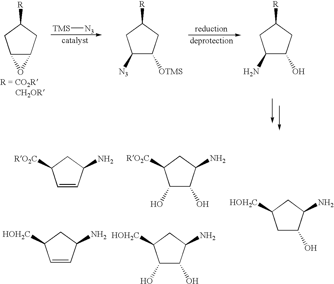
C12C(CC([R])C1)O2.[TMS][N3].C1([N3])C([OTMS])CC([R])C1.C1(N)C(O)CC([R])C1.C1(O)C(O)C(N)CC1[RO2C].C1=CC(N)CC1[RO2C].C1=CC(N)CC1[HOH2C].C1(O)C(O)C(N)CC1[HOH2C].C1C(O)C(N)CC1[HOH2C]
